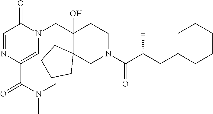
C1(C(N(C)C)=O)=CN(CC2(O)C3(CN(C(=O)C(CC4CCCCC4)C)CC2)CCCC3)C(=O)C=N1
